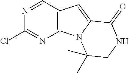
C1(Cl)=NC2=C(C=N1)C=C1N2C(C)(C)CNC1=O
